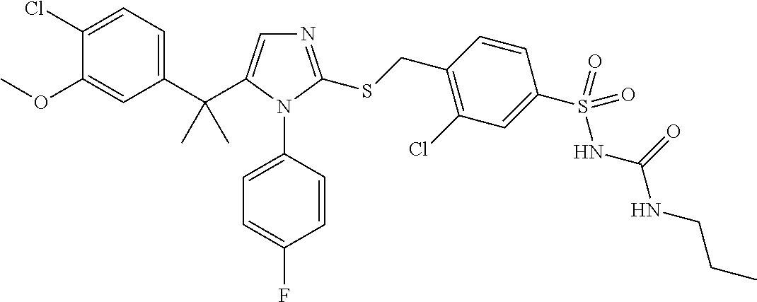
C1(C(C2=CN=C(SCC3=C(Cl)C=C(S(=O)(NC(=O)NCCC)=O)C=C3)N2C2=CC=C(F)C=C2)(C)C)=CC=C(Cl)C(OC)=C1
